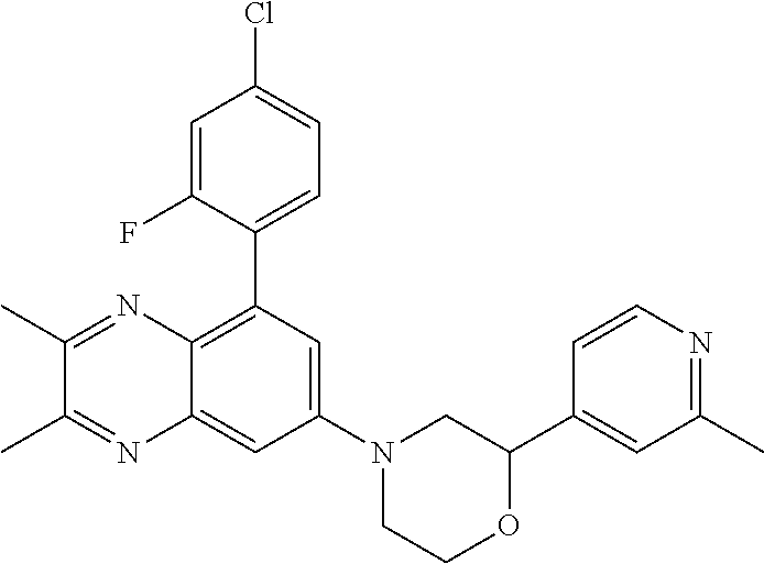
C1(C2=C3C(=CC(N4CCOC(C5=CC(C)=NC=C5)C4)=C2)N=C(C)C(C)=N3)=CC=C(Cl)C=C1F
